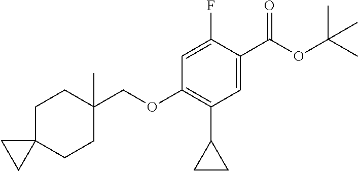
C1=C(F)C(C(OC(C)(C)C)=O)=CC(C2CC2)=C1OCC1(C)CCC2(CC1)CC2
